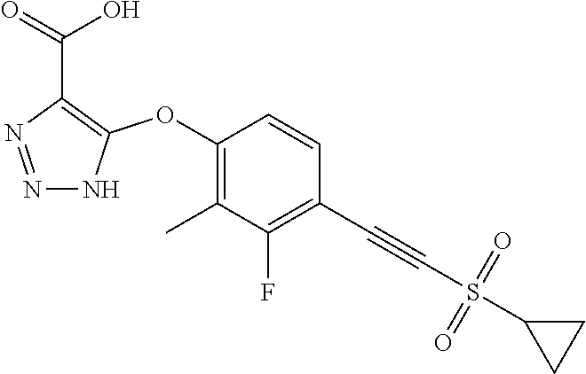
C1(OC2=C(C(=O)O)N=NN2)=C(C)C(F)=C(C#CS(C2CC2)(=O)=O)C=C1
